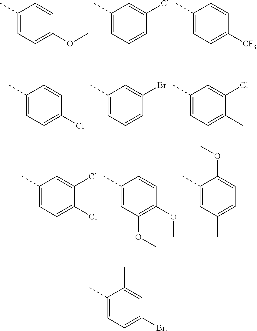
C1(C)=CC=C(OC)C=C1.C1(C)=CC=CC(Cl)=C1.C1(C)=CC=C([CF3])C=C1.C1(C)=CC=C(Cl)C=C1.C1(C)=CC=CC(Br)=C1.C1(C)=CC=C(C)C(Cl)=C1.C1(C)=CC=C(Cl)C(Cl)=C1.C1(C)=CC(OC)=C(OC)C=C1.C1(C)=CC(C)=CC=C1OC.C1(C)=CC=C(Br)C=C1C
